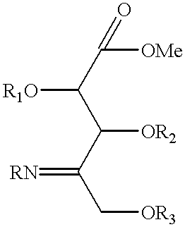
C(C([R1O])C([OR2])C(=[RN])C[OR3])(=O)[OMe]
